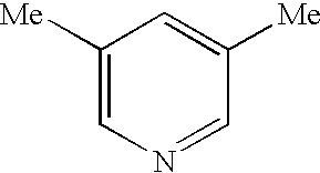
C1([Me])=CN=CC([Me])=C1
